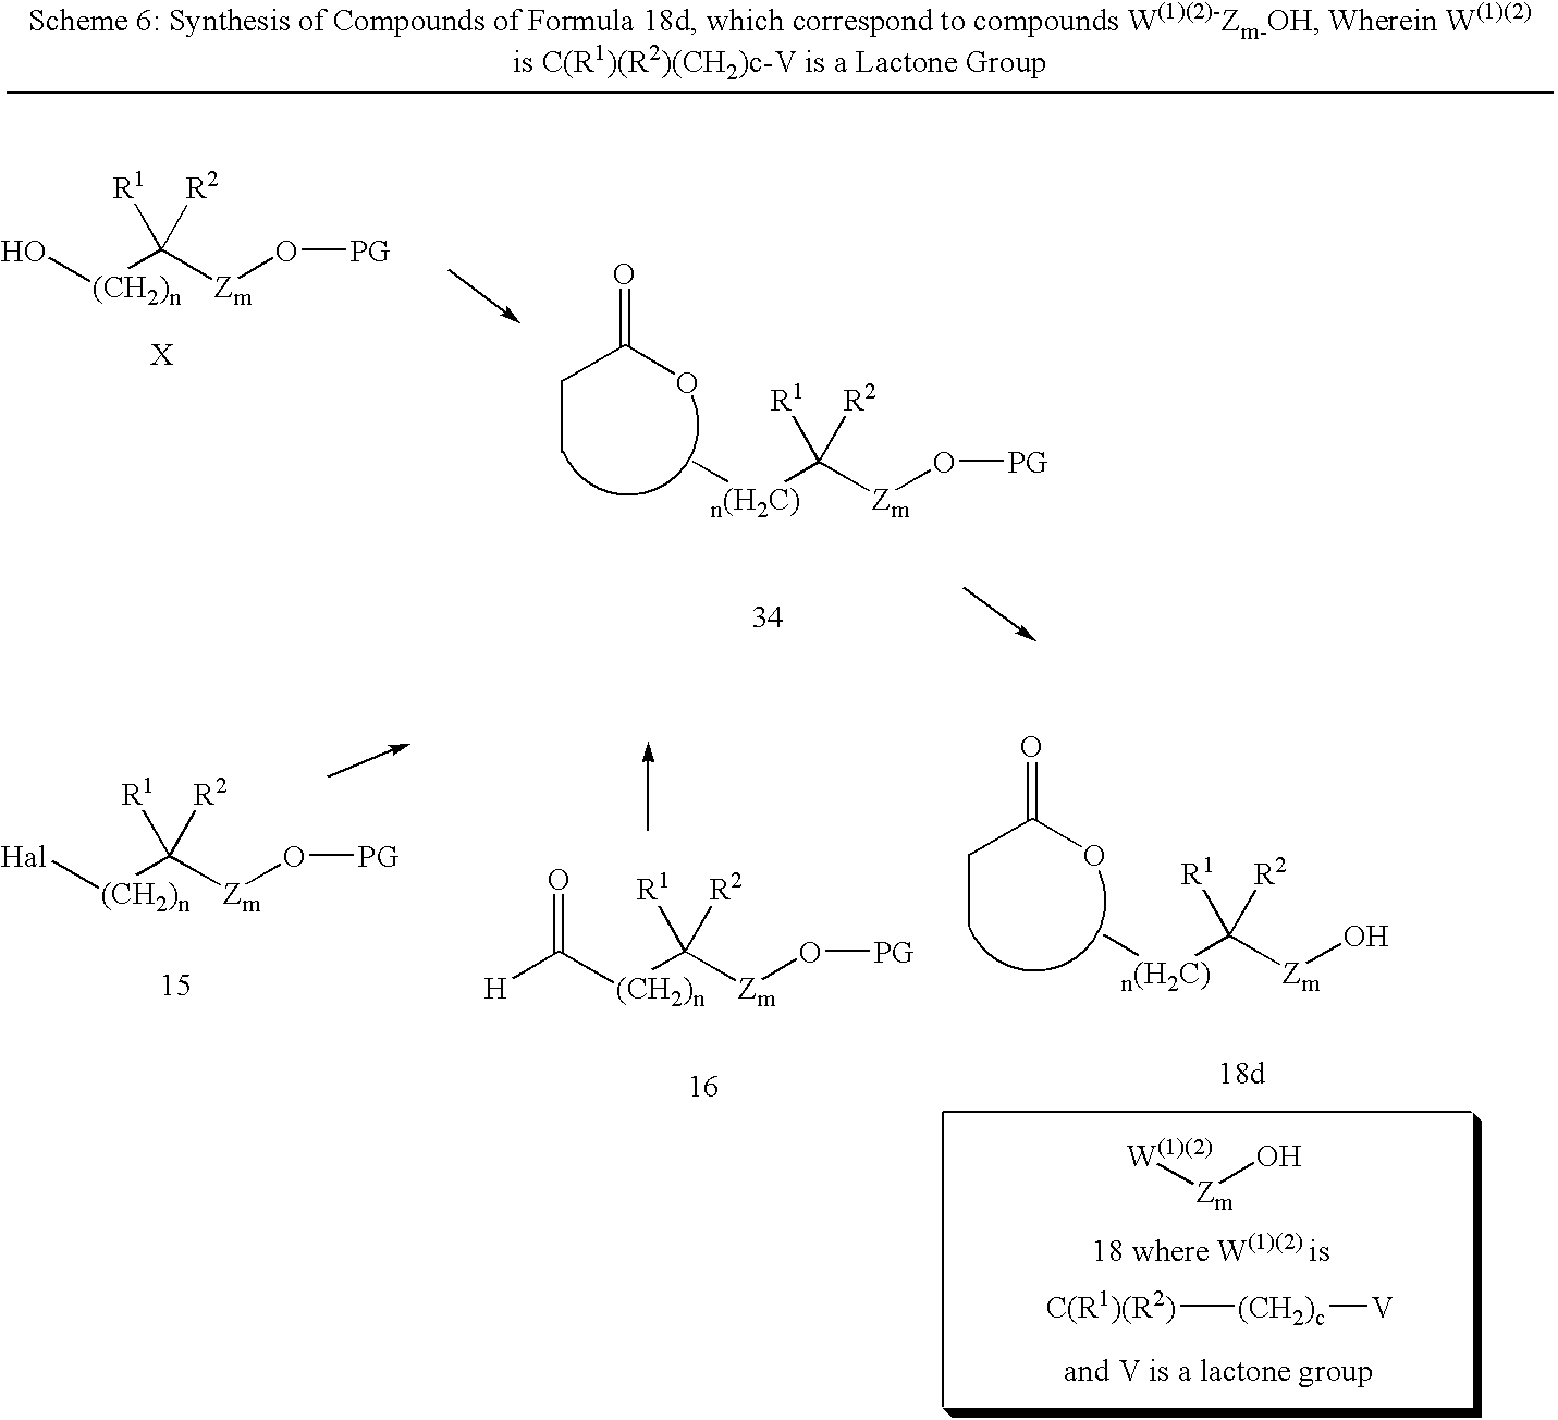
[W(1)(2)][Zm]O.[Zm](O[PG])C([(CH2)n][Hal])([R1])[R2].O([PG])[Zm]C([R1])([R2])[(CH2)n]C([H])=O.O[Zm]C([n(H2C)]C)([R1])[R2].O=C(O)CC.[C(R1)(R2)][(CH2)c][V].O([PG])[Zm]C([(CH2)n]O)([R1])[R2].O([Zm]C([n(H2C)]C)([R1])[R2])[PG].O=C(O)CC
